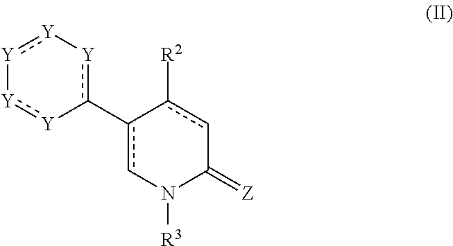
[Y]1:[Y][Y]:[Y]-c(-c2cN([R3])C(=[Z])cc-2[R2])[Y]1
